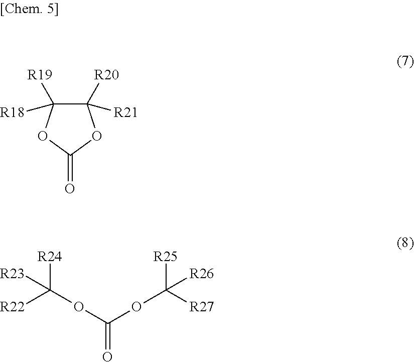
C1([R20])([R21])C([R18])([R19])OC(=O)O1.O(C(OC([R27])([R25])[R26])=O)C([R22])([R24])[R23]
